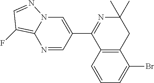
C12=C(C=CC=C1Br)C(C1=CN3C(=C(F)C=N3)N=C1)=NC(C)(C)C2
